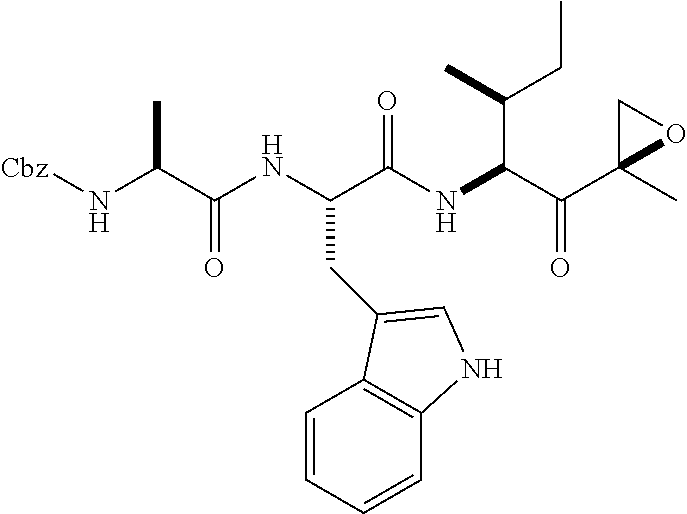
[Cbz]NC(C(NC(C(NC(C(C1(C)OC1)=O)C(C)CC)=O)CC1=CNC2=C1C=CC=C2)=O)C
